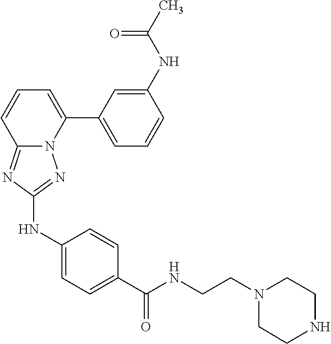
C1(NC(C)=O)=CC(C2=CC=CC3=NC(NC4=CC=C(C(NCCN5CCNCC5)=O)C=C4)=NN23)=CC=C1
